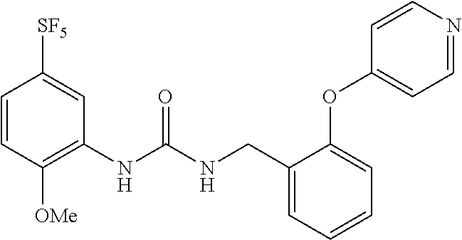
C1=CC([OMe])=C(NC(NCC2=CC=CC=C2OC2=CC=NC=C2)=O)C=C1[SF5]
